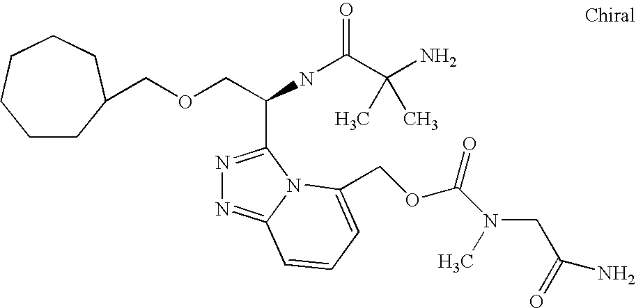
C(OCC(C1=NN=C2N1C(COC(=O)N(C)CC(=O)N)=CC=C2)NC(C(N)(C)C)=O)C1CCCCCC1
